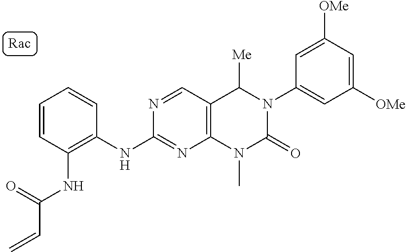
C1(NC2=C(NC(=O)C=C)C=CC=C2)=NC2=C(C=N1)C([Me])N(C1=CC([OMe])=CC([OMe])=C1)C(=O)N2C
